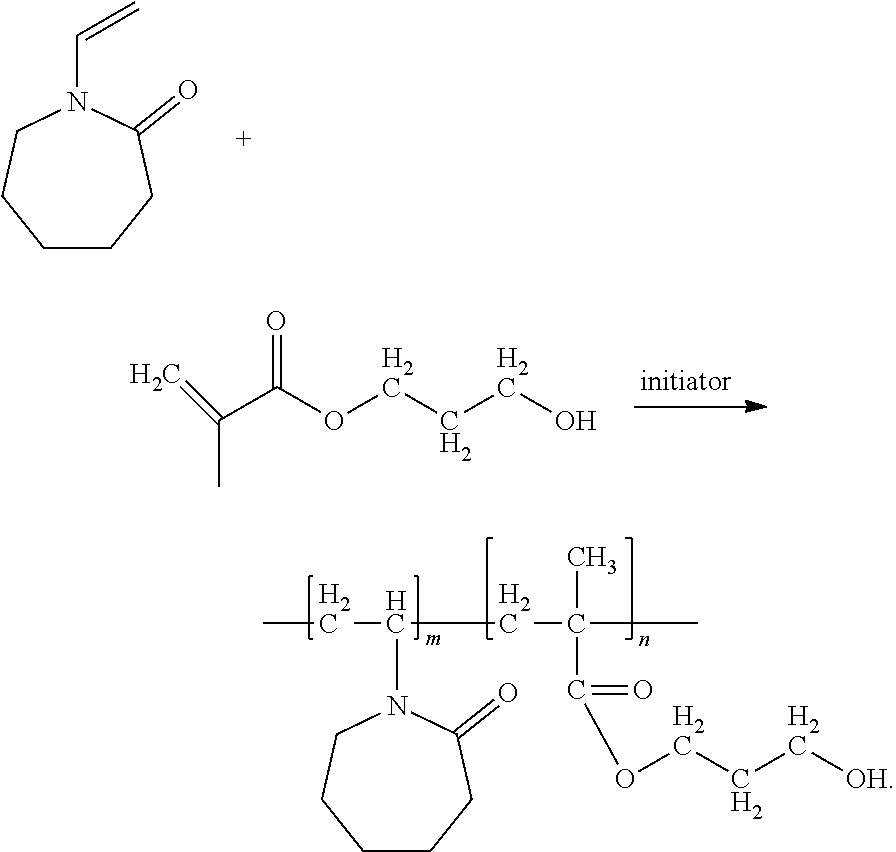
CCC(CC(C)(C)C(OCCC[OH])=O)N1C(=O)CCCCC1.C1CCC(=O)N(C=C)CC1.C(C)(C(OCCCO)=O)=C
